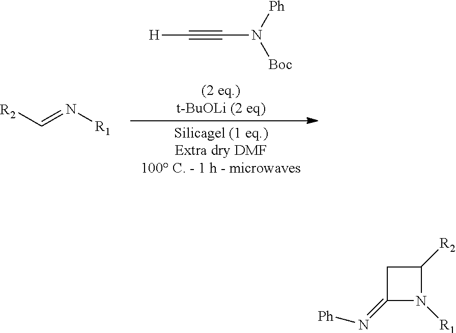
[H]C#CN([Boc])[Ph].[R2]C=N[R1].C1C(=N[Ph])N([R1])C1[R2]
